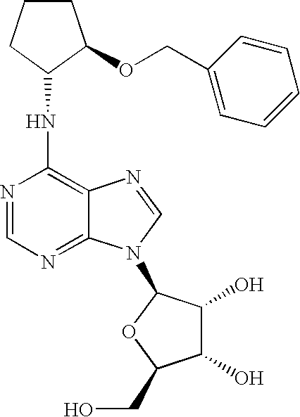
N1=CN=C2C(=C1NC1CCCC1OCC1=CC=CC=C1)N=CN2C1C(O)C(O)C(CO)O1
